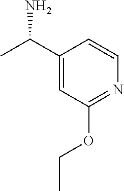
N1=C(OCC)C=C(C(C)N)C=C1
